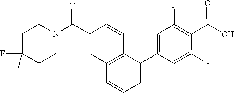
C1(C2=CC=CC3=C2C=CC(C(N2CCC(F)(F)CC2)=O)=C3)=CC(F)=C(C(O)=O)C(F)=C1
